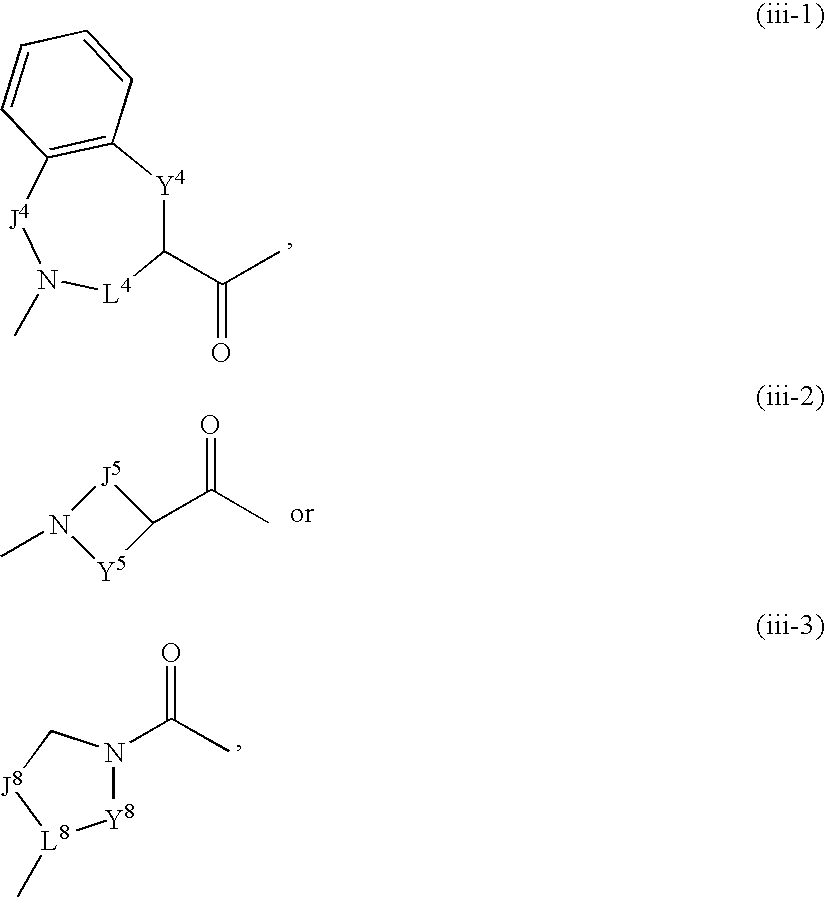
C1(C(C)=O)[Y4]C2=C([J4]N(C)[L4]1)C=CC=C2.N1(C)[Y5]C(C(C)=O)[J5]1.[Y8]1N(C(C)=O)C[J8][L8]1C
